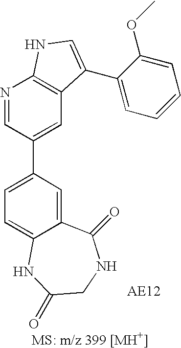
C1=C(C2=CC3=C(N=C2)NC=C3C2=CC=CC=C2OC)C=C2C(=C1)NC(=O)CNC2=O
